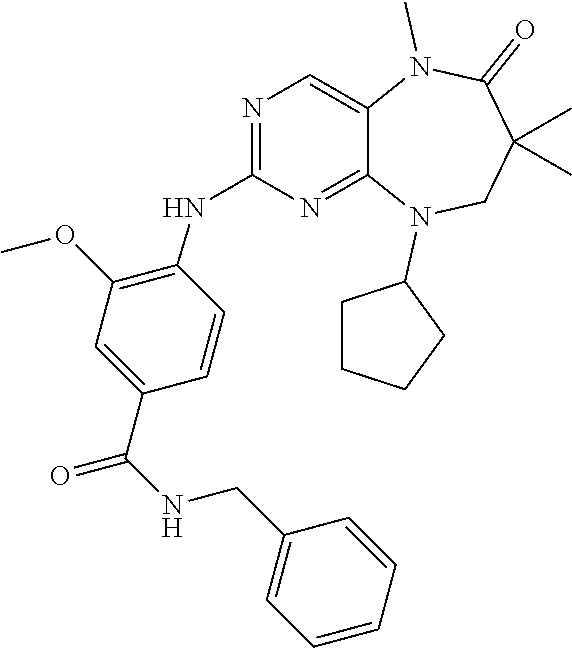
C1=CC(C(NCC2=CC=CC=C2)=O)=CC(OC)=C1NC1=NC=C2C(=N1)N(C1CCCC1)CC(C)(C)C(=O)N2C
